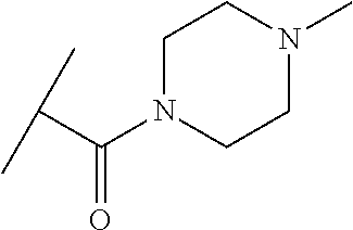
C(C(C)C)(N1CCN(C)CC1)=O
